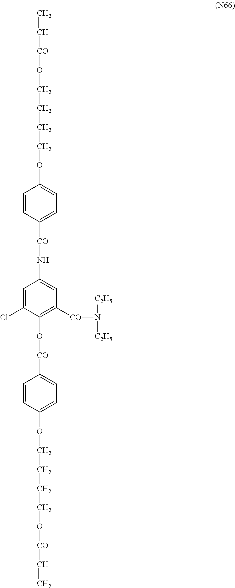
C=C[CO]OCCCCOC1=CC=C([CO]NC2=CC([CO]N([C2H5])[C2H5])=C(O[CO]C3=CC=C(OCCCCO[CO]C=C)C=C3)C(Cl)=C2)C=C1
